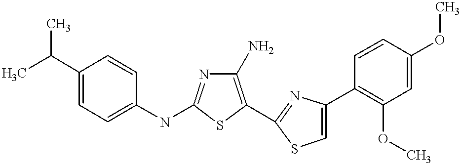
C1(N)=C(C2=NC(C3=C(OC)C=C(OC)C=C3)=CS2)SC(NC2=CC=C(C(C)C)C=C2)=N1
